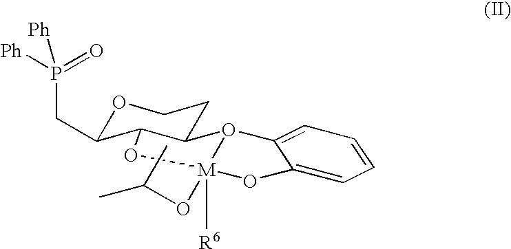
O1C(CP(=O)([Ph])[Ph])C2O[M]3(OC(C)C)([R6])O(C2CC1)C1=CC=CC=C1O3
